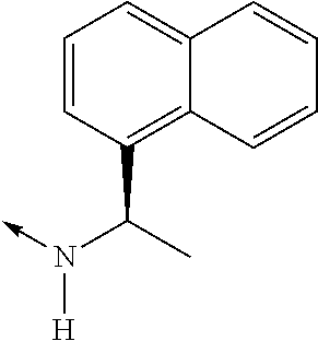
N([H])(C(C)C1=C2C(=CC=C1)C=CC=C2)->C
